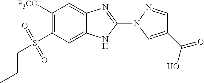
C1=C2C(=CC([F3CO])=C1S(=O)(=O)CCC)N=C(N1C=C(C(O)=O)C=N1)N2
